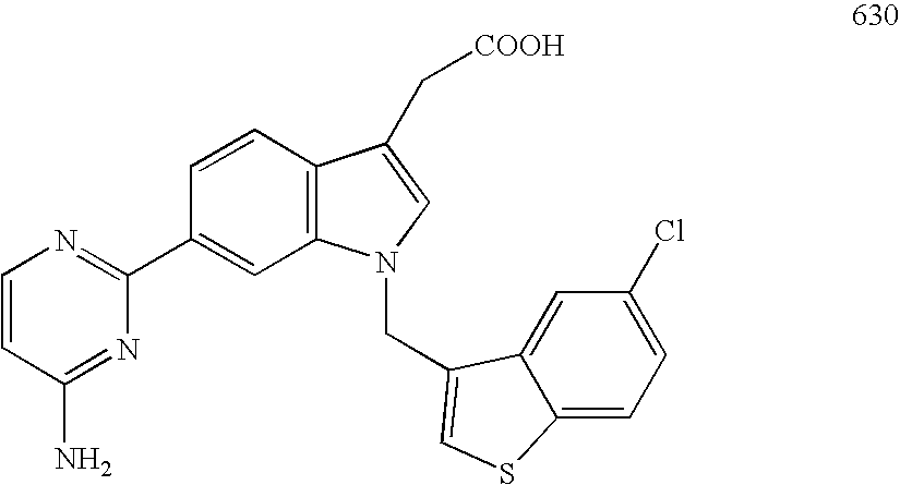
C1=CC(N)=NC(C2=CC3=C(C=C2)C(C[COOH])=CN3CC2=CSC3=CC=C(Cl)C=C32)=N1
